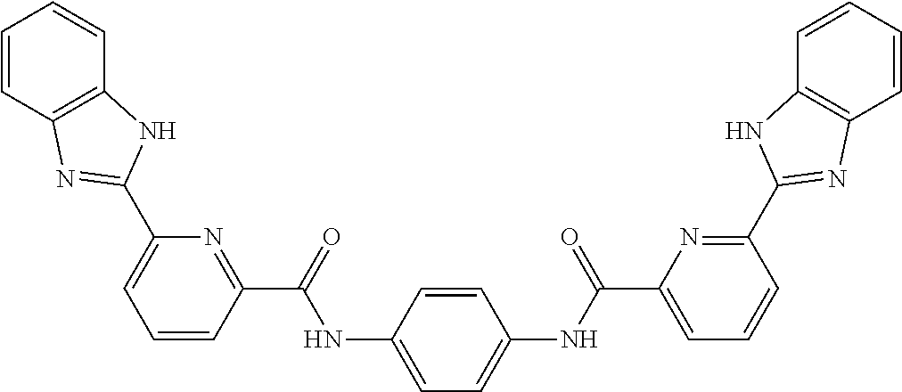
C1=CC2=C(C=C1)NC(C1=CC=CC(C(=O)NC3=CC=C(NC(C4=CC=CC(C5=NC6=C(C=CC=C6)N5)=N4)=O)C=C3)=N1)=N2
